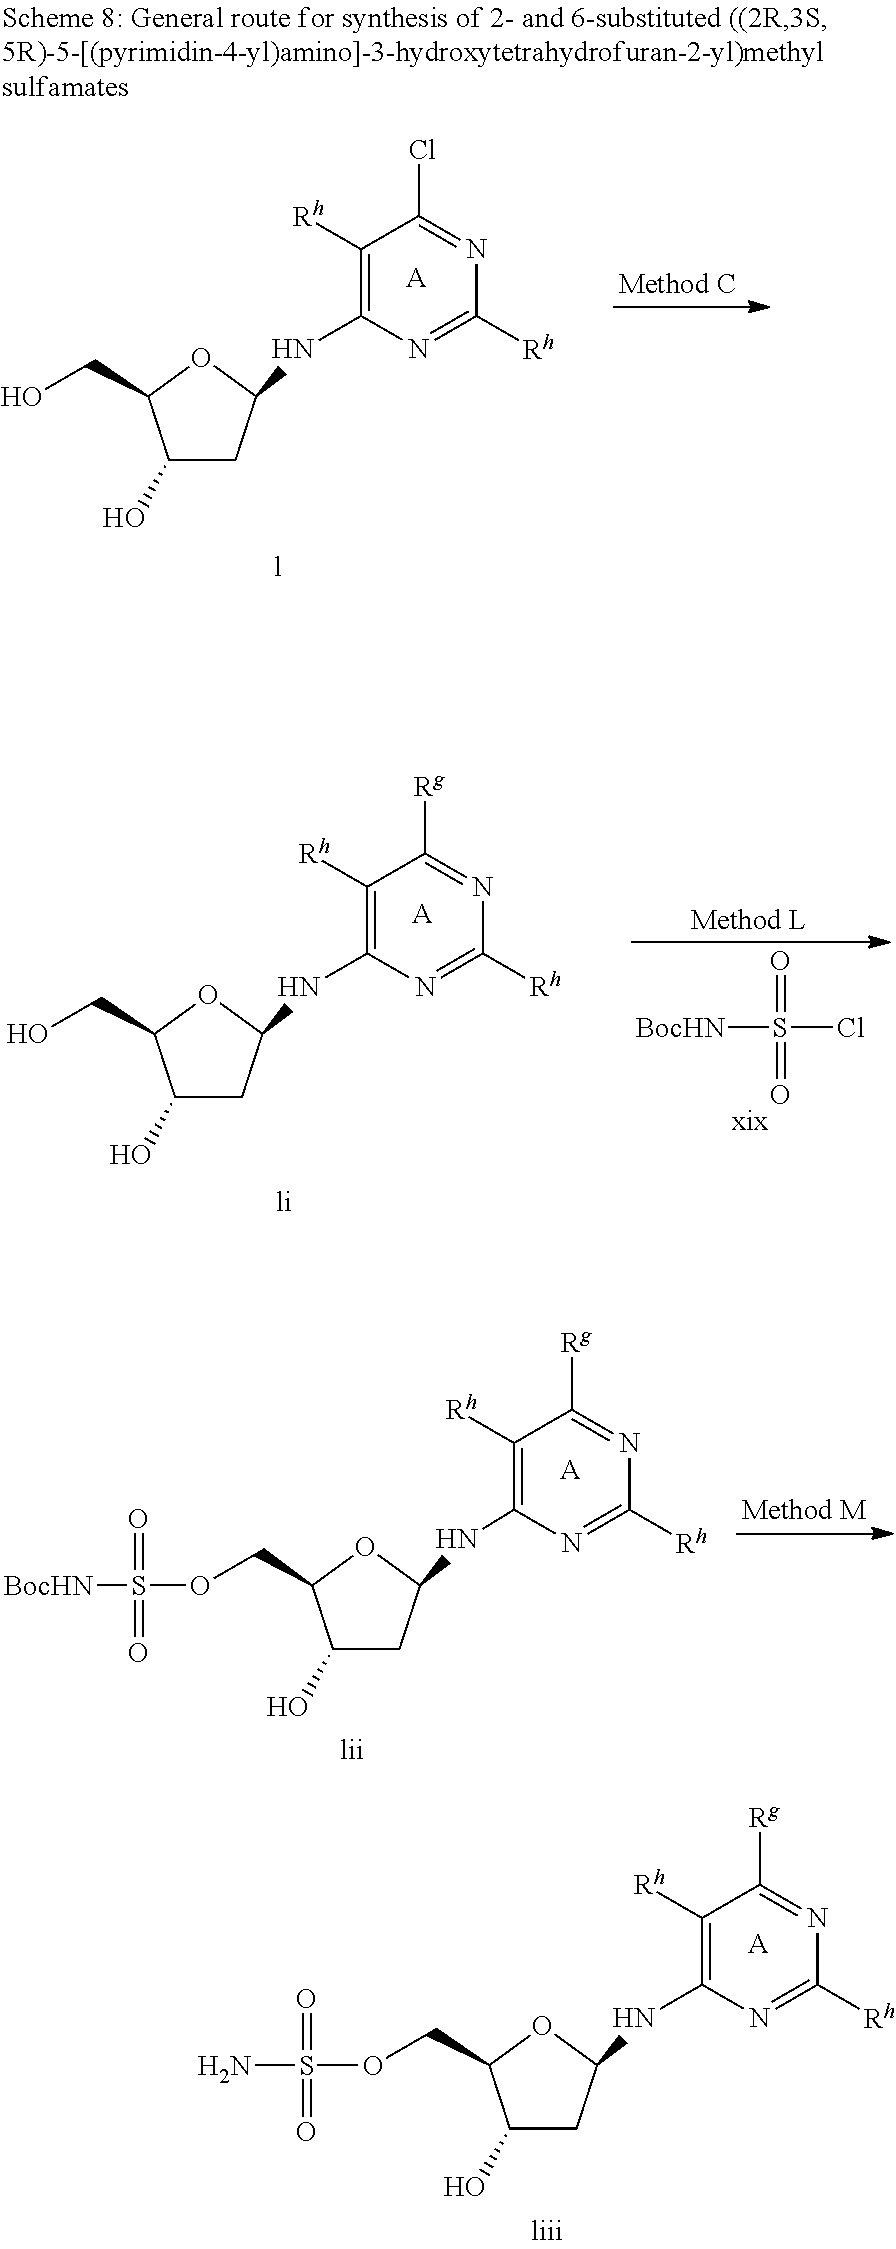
C1(O)CC(NC2=C([Rh])C(Cl)=NC([Rh])=N2)OC1CO.[A].C1(O)CC(NC2=C([Rh])C([Rg])=NC([Rh])=N2)OC1CO.[A].[BocHN]S(=O)(=O)Cl.C1(O)CC(NC2=C([Rh])C([Rg])=NC([Rh])=N2)OC1COS(=O)(=O)[BocHN].[A].C1(O)CC(NC2=C([Rh])C([Rg])=NC([Rh])=N2)OC1COS(=O)(=O)N.[A]
